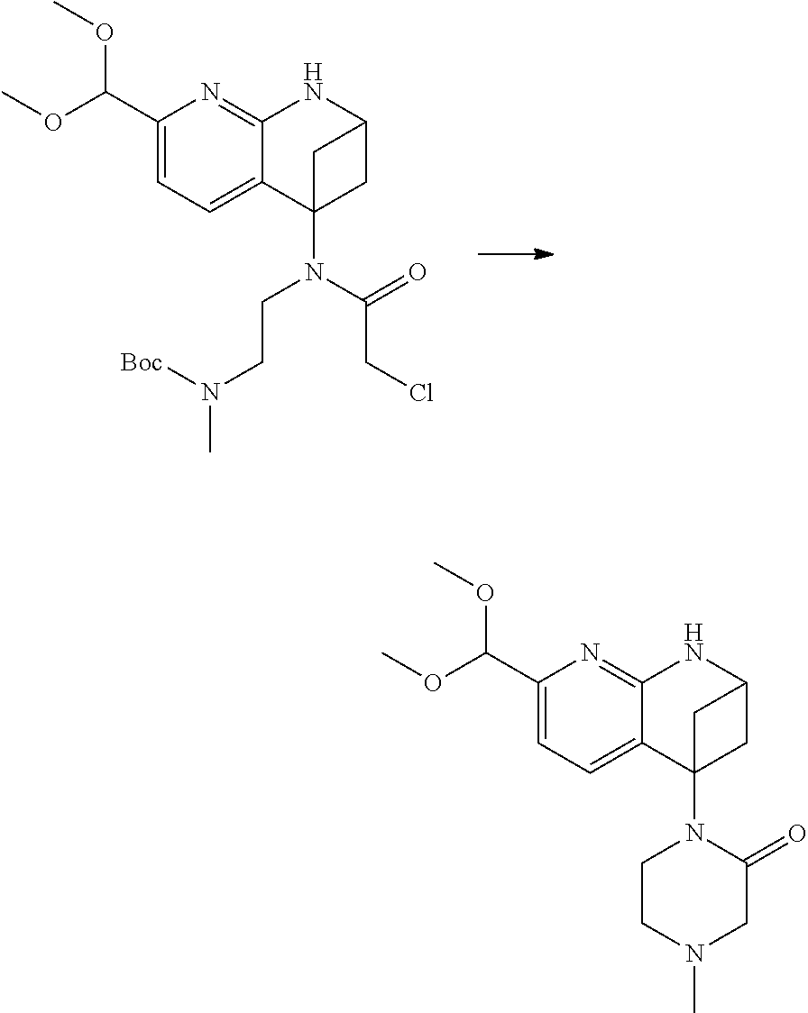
C1(C(OC)OC)=CC=C2C(=N1)NC1CC2(N2CCN(C)CC2=O)C1.C1(C(OC)OC)=CC=C2C(=N1)NC1CC2(N(CCN(C)[Boc])C(CCl)=O)C1
